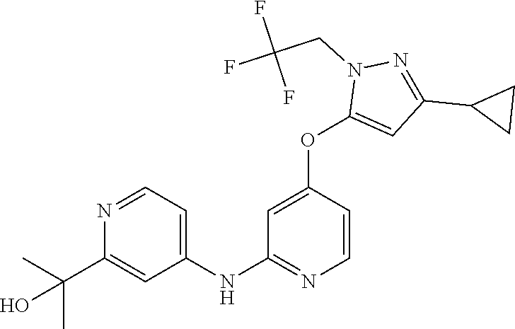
C1(NC2=NC=CC(OC3=CC(C4CC4)=NN3CC(F)(F)F)=C2)=CC=NC(C(C)(C)O)=C1
